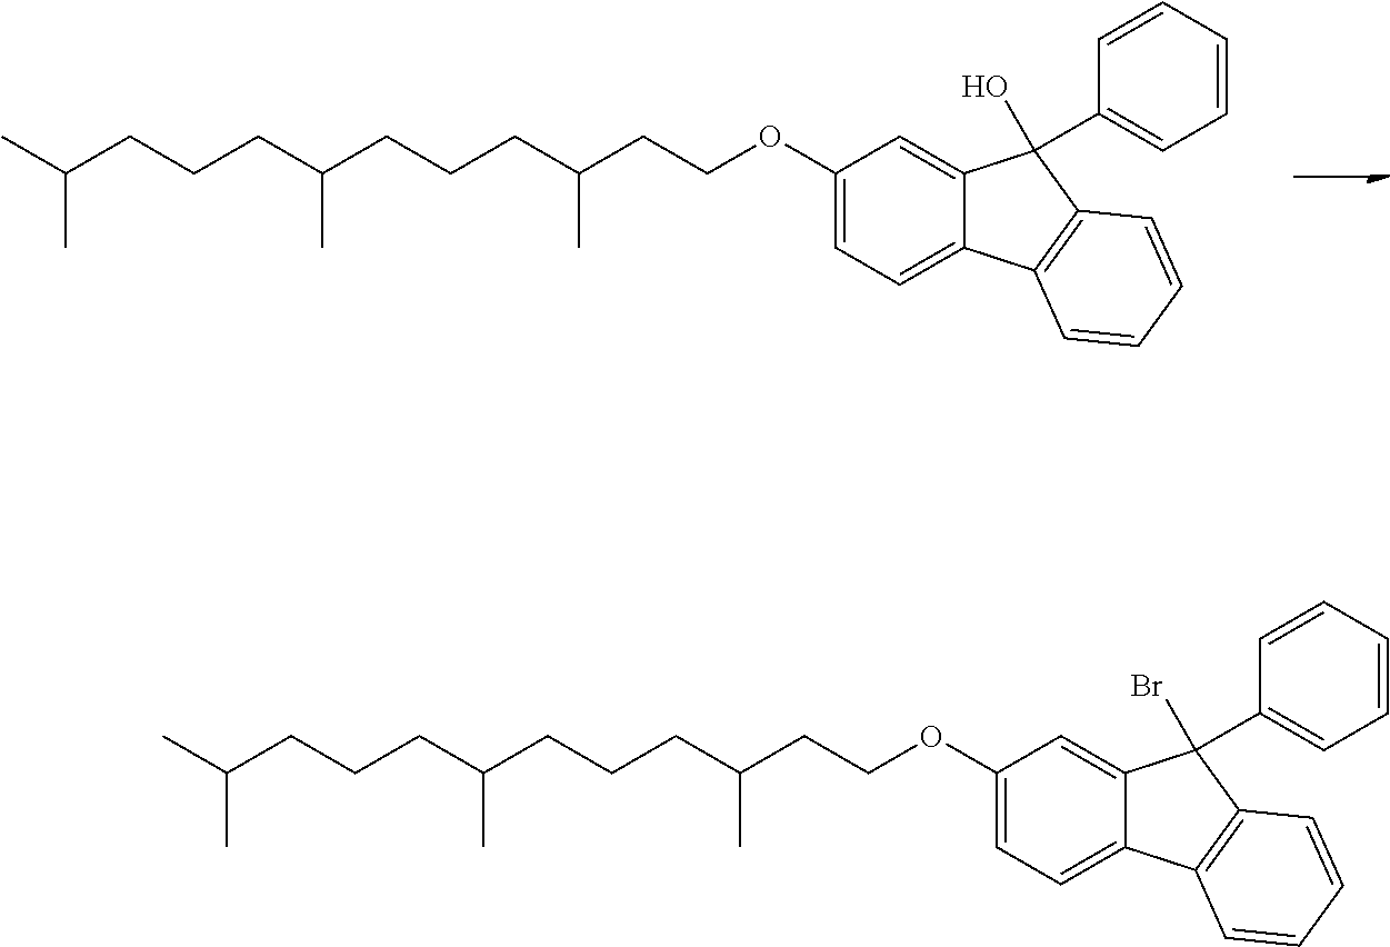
C(CCCC(CCCC(CCOC1=CC=C2C(=C1)C(C1=CC=CC=C1)(O)C1=C2C=CC=C1)C)C)(C)C.C(CCCC(CCCC(CCOC1=CC=C2C(=C1)C(C1=CC=CC=C1)(Br)C1=C2C=CC=C1)C)C)(C)C
